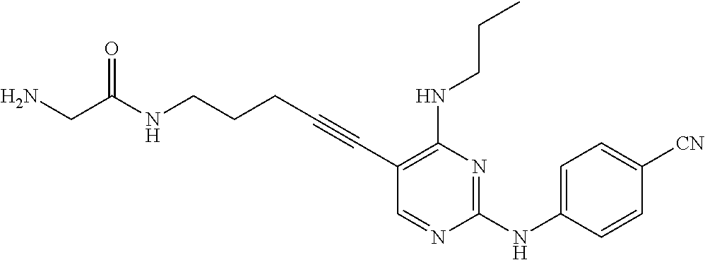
C1(C#CCCCNC(=O)CN)=C(NCCC)N=C(NC2=CC=C([CN])C=C2)N=C1
